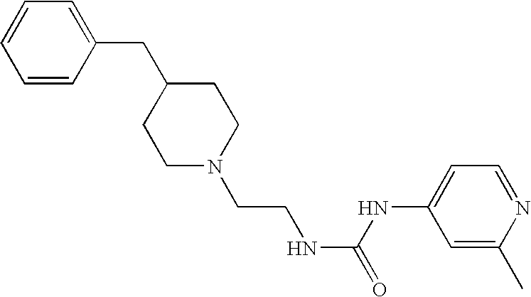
C1=CC(CC2CCN(CCNC(=O)NC3=CC=NC(C)=C3)CC2)=CC=C1
